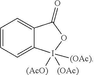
C1=CC=C2C(=C1)I([(AcO)])([(OAc)])([(OAc)])OC2=O
